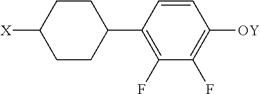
[X]C1CCC(C2=C(F)C(F)=C([OY])C=C2)CC1
